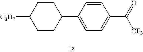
[C3H7]C1CCC(C2=CC=C(C(=O)[CF3])C=C2)CC1
